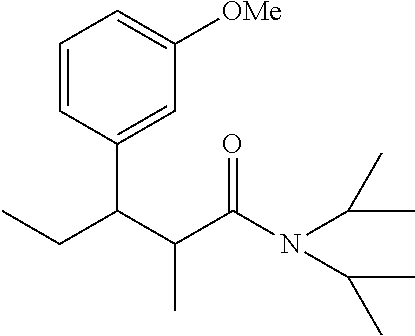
C1=CC(C(C(C(N(C(C)C)C(C)C)=O)C)CC)=CC([OMe])=C1
